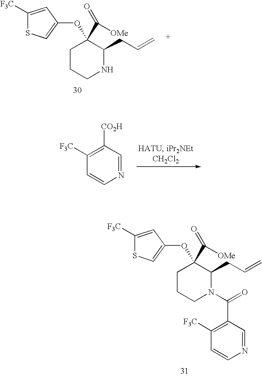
C1([F3C])=C([CO2H])C=NC=C1.O(C1(C([OMe])=O)CCCN(C(=O)C2=C([F3C])C=CN=C2)C1CC=C)C1=CSC([F3C])=C1.O(C1(C([OMe])=O)CCCNC1CC=C)C1=CSC([F3C])=C1
